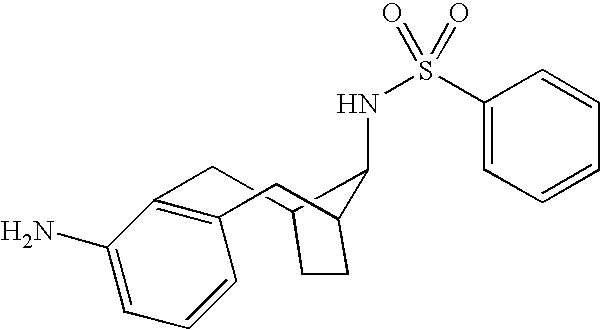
C12C(NS(C3=CC=CC=C3)(=O)=O)C(CC3=C(C1)C(N)=CC=C3)CC2
